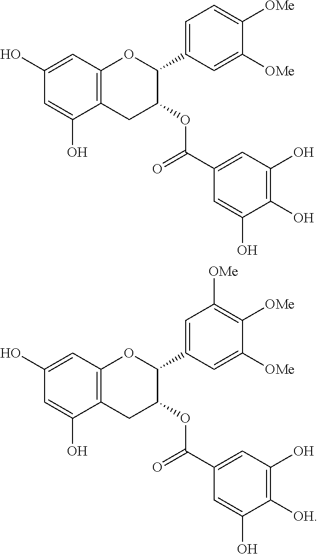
C12=C(C=C(O)C=C1O)OC(C1=CC=C([OMe])C([OMe])=C1)C(OC(=O)C1=CC(O)=C(O)C(O)=C1)C2.C12=C(C=C(O)C=C1O)OC(C1=CC([OMe])=C([OMe])C([OMe])=C1)C(OC(=O)C1=CC(O)=C([OH])C(O)=C1)C2
